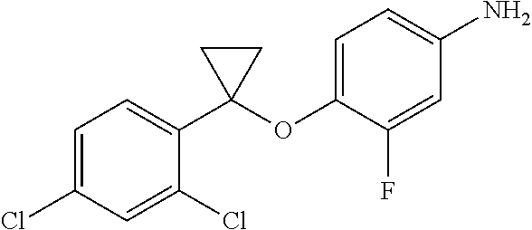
C1=C(Cl)C=C(Cl)C(C2(OC3=CC=C(N)C=C3F)CC2)=C1
